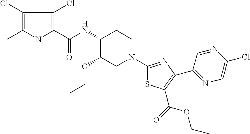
C(NC1C(OCC)CN(C2=NC(C3=NC=C(Cl)N=C3)=C(C(OCC)=O)S2)CC1)(=O)C1=C(Cl)C(Cl)=C(C)N1
